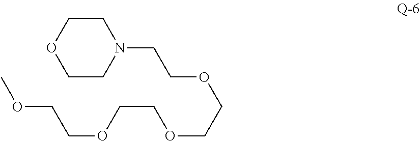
C1CN(CCOCCOCCOCCOC)CCO1
